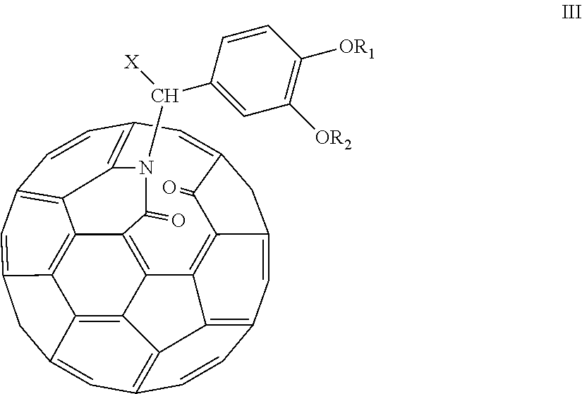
C12=C3C4=C5C(=C1)CC1=CC6=C7C(=C15)C1=C4C4=C5C(=CC(=C43)C=C2)CC(=CC(=C7N(C(C2=CC([OR2])=C([OR1])C=C2)[X])C1=O)C=C6)C5=O
